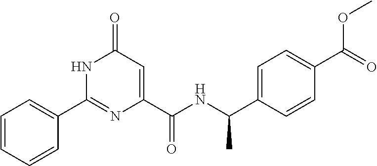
C1=CC=CC(C2=NC(C(=O)NC(C3=CC=C(C(OC)=O)C=C3)C)=CC(=O)N2)=C1
